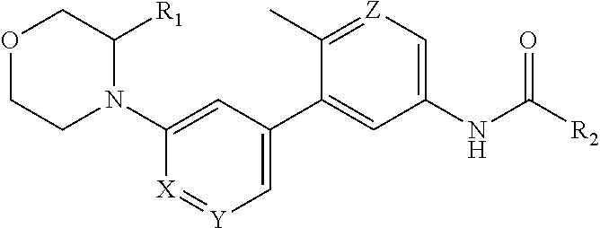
C1=C(C2=CC(NC([R2])=O)=C[Z]=C2C)C=C(N2C([R1])COCC2)[X]=[Y]1
